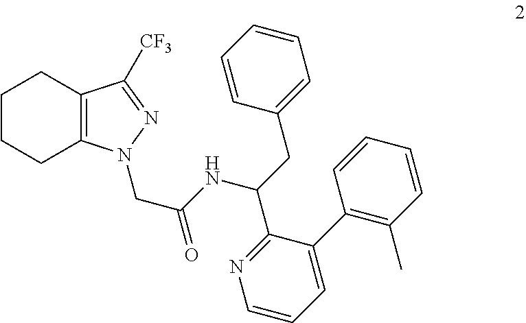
C(C(=O)NC(CC1=CC=CC=C1)C1=NC=CC=C1C1=C(C)C=CC=C1)N1C2=C(C([CF3])=N1)CCCC2
